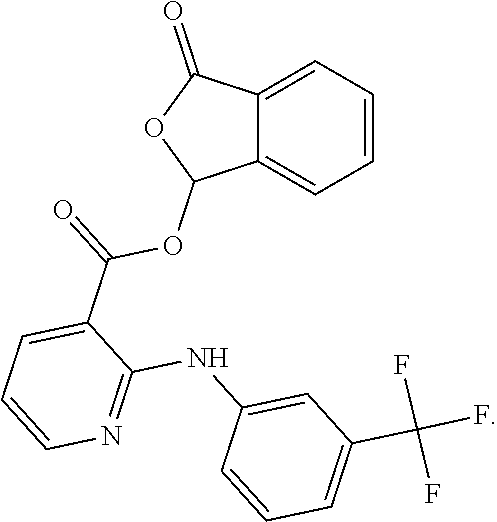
C12=CC=CC=C1C(OC(C1=CC=CN=C1NC1=CC(C(F)(F)F)=CC=C1)=O)OC2=O
